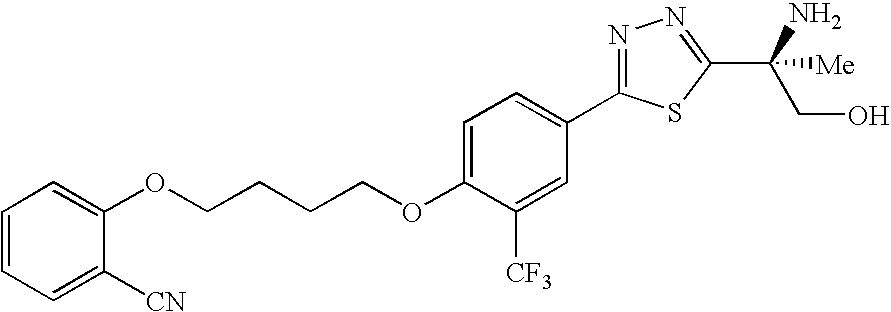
O(CCCCOC1=CC=C(C2=NN=C(C(N)(CO)[Me])S2)C=C1[CF3])C1=CC=CC=C1[CN]
